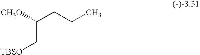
[TBSO]CC([CH3O])CCC
